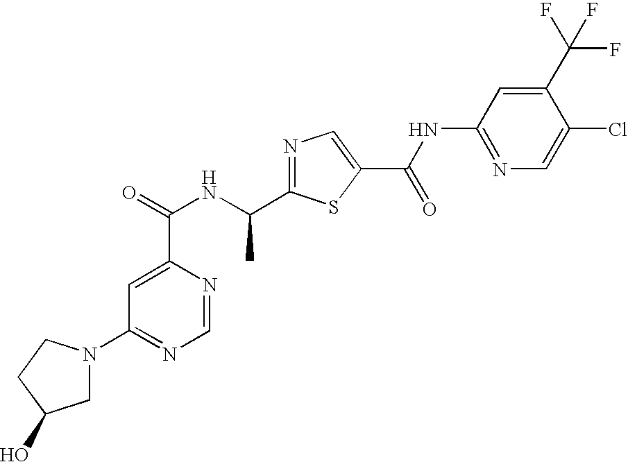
N1=C(C(NC(=O)C2=CC(N3CC(O)CC3)=NC=N2)C)SC(C(NC2=NC=C(Cl)C(C(F)(F)F)=C2)=O)=C1
